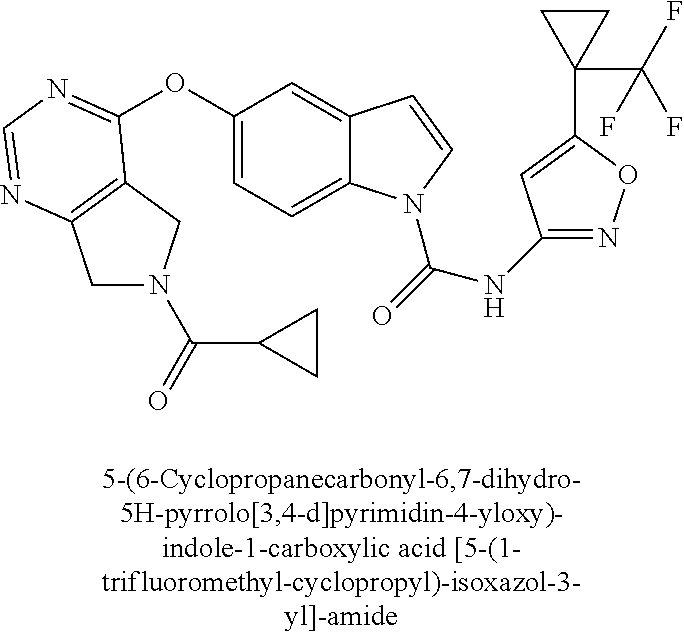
C1N(C(=O)C2CC2)CC2=C1N=CN=C2OC1=CC=C2C(=C1)C=CN2C(=O)NC1=NOC(C2(C(F)(F)F)CC2)=C1
